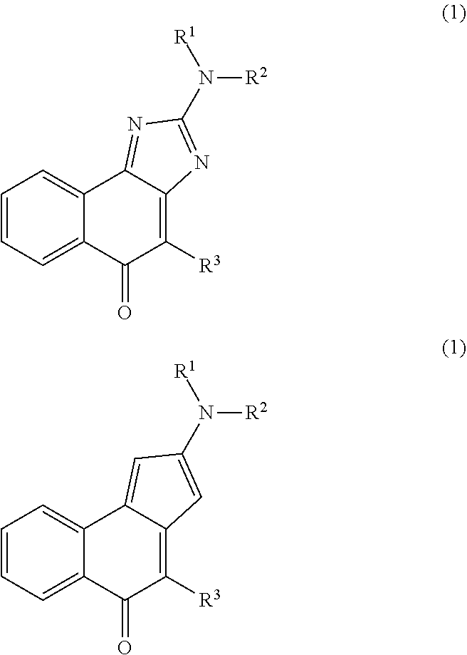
C1(N([R2])[R1])=NC2=C([R3])C(=O)C3=CC=CC=C3C2=N1.C1(N([R2])[R1])=CC2=C([R3])C(=O)C3=CC=CC=C3C2=C1
